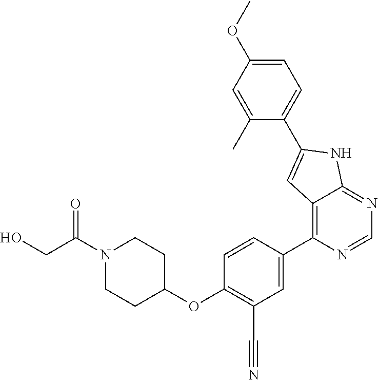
N1(C(=O)CO)CCC(OC2=C(C#N)C=C(C3=C4C(=NC=N3)NC(C3=CC=C(OC)C=C3C)=C4)C=C2)CC1
